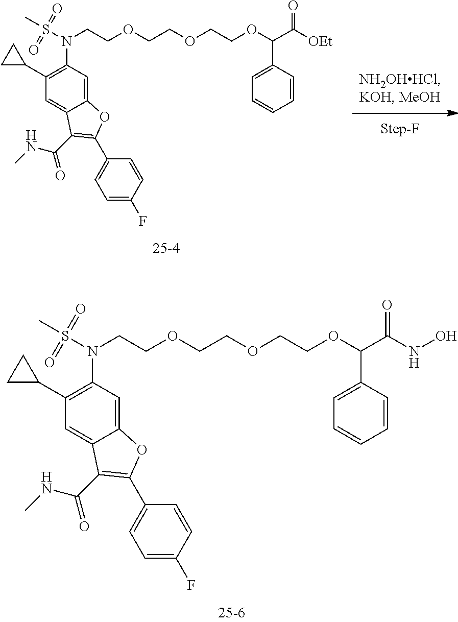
C(COC(C(=O)NO)C1=CC=CC=C1)OCCOCCN(S(C)(=O)=O)C1=C(C2CC2)C=C2C(=C1)OC(C1=CC=C(F)C=C1)=C2C(=O)NC.C(COC(C(=O)[OEt])C1=CC=CC=C1)OCCOCCN(S(C)(=O)=O)C1=C(C2CC2)C=C2C(=C1)OC(C1=CC=C(F)C=C1)=C2C(=O)NC
